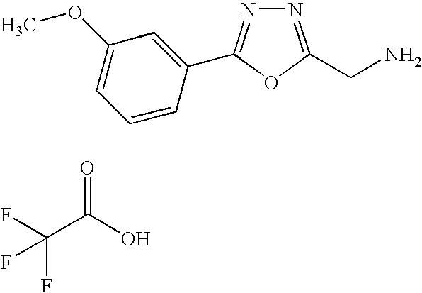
N1=C(CN)OC(C2=CC(OC)=CC=C2)=N1.FC(C(O)=O)(F)F
